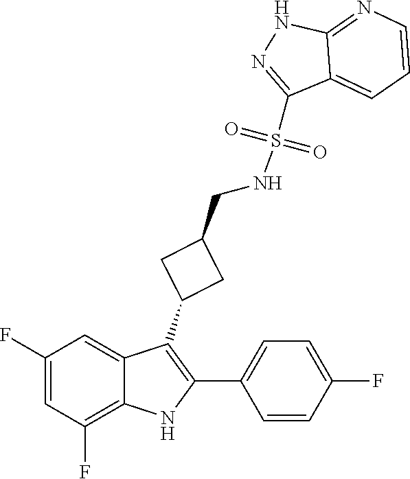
C1(F)=CC(F)=C2C(=C1)C(C1CC(CNS(=O)(C3=NNC4=NC=CC=C34)=O)C1)=C(C1=CC=C(F)C=C1)N2
